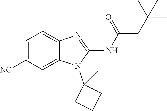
C1=C([NC])C=C2C(=C1)N=C(NC(CC(C)(C)C)=O)N2C1(C)CCC1
